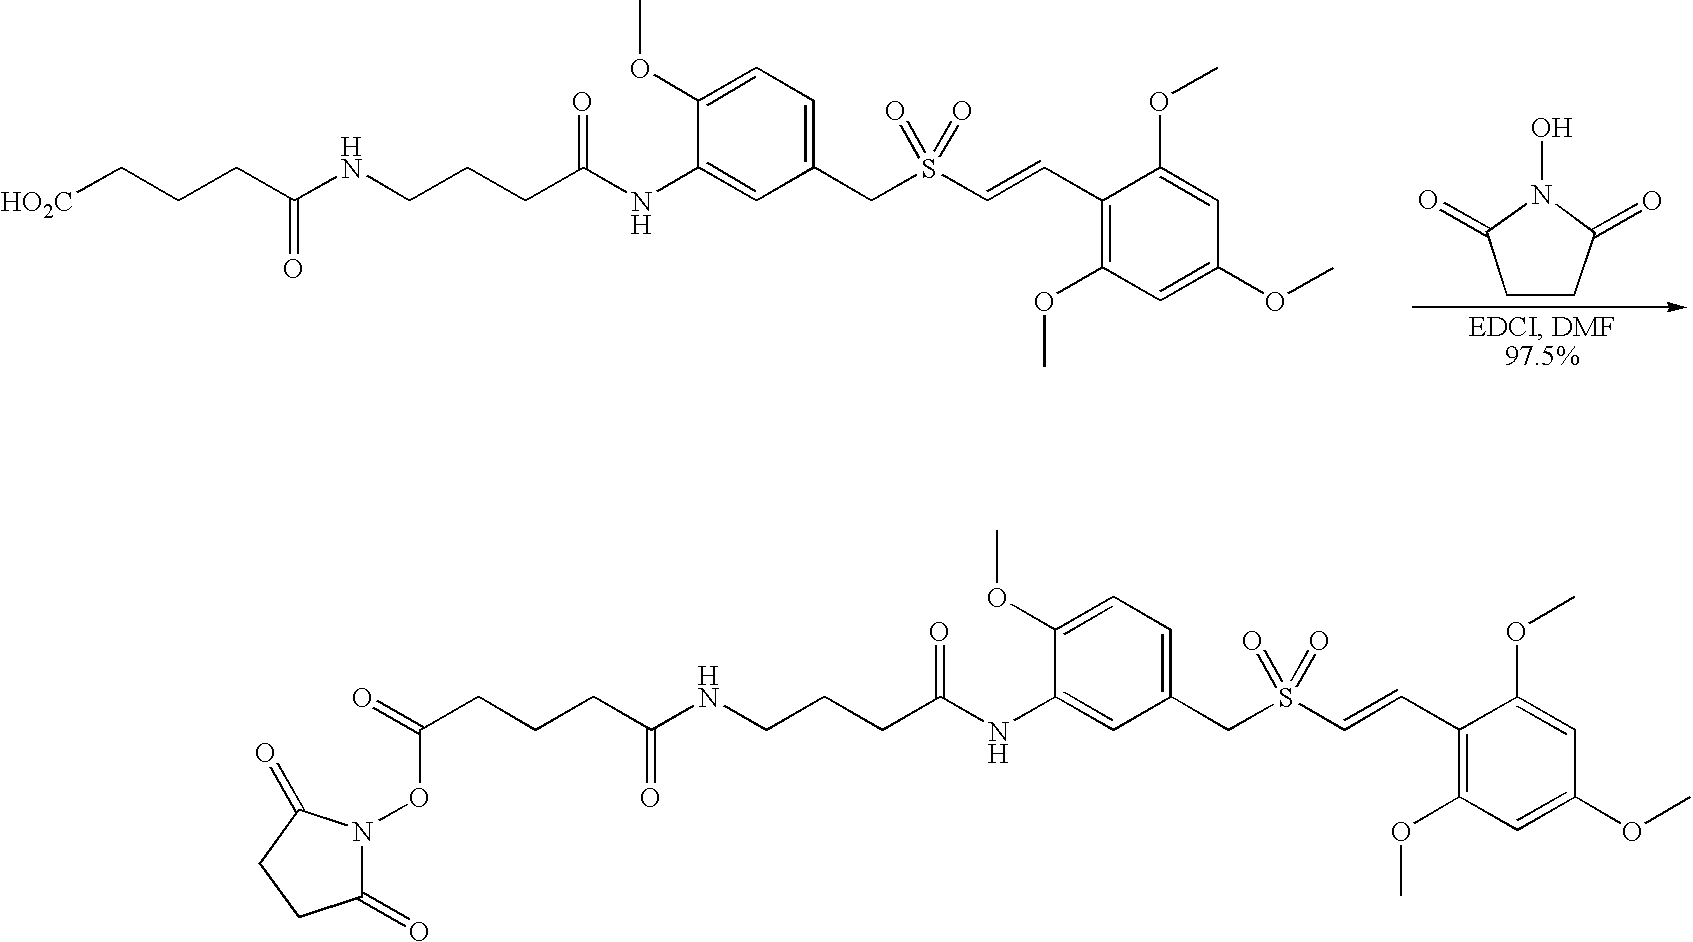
C1CC(=O)N(OC(CCCC(NCCCC(NC2=CC(CS(C=CC3=C(OC)C=C(OC)C=C3OC)(=O)=O)=CC=C2OC)=O)=O)=O)C1=O.C1CC(=O)N(O)C1=O.C1(NC(CCCNC(CCC[HO2C])=O)=O)=CC(CS(C=CC2=C(OC)C=C(OC)C=C2OC)(=O)=O)=CC=C1OC
